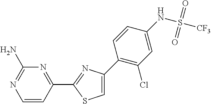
C1=C(C2=C(Cl)C=C(NS(=O)(=O)[CF3])C=C2)N=C(C2=NC(N)=NC=C2)S1
